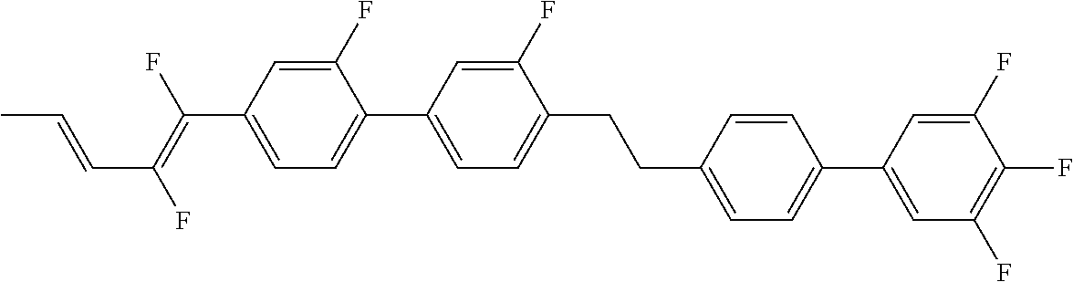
C(C1=CC=C(C2=CC(F)=C(F)C(F)=C2)C=C1)CC1=CC=C(C2=CC=C(C(=C(F)C=CC)F)C=C2F)C=C1F
